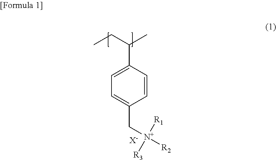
C1=C(C(CC)C)C=CC(C[N+]([R2])([R1])[R3])=C1.[X-]
